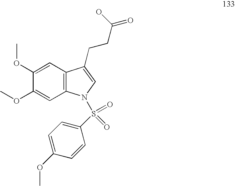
C1(OC)=CC2=C(C=C1OC)N(S(C1=CC=C(OC)C=C1)(=O)=O)C=C2CCC(O)=O
